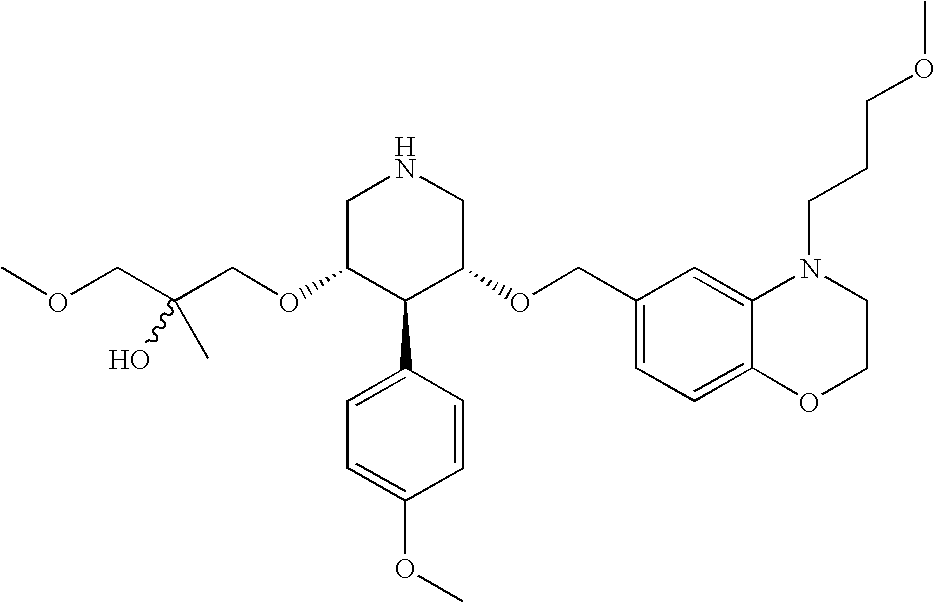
C(OC1C(C2=CC=C(OC)C=C2)C(OCC2=CC=C3C(=C2)N(CCCOC)CCO3)CNC1)C(COC)(C)O
